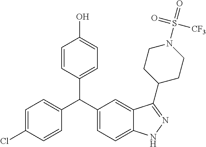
C1=C(C(C2=CC=C3C(=C2)C(C2CCN(S(=O)([CF3])=O)CC2)=NN3)C2=CC=C(O)C=C2)C=CC(Cl)=C1
